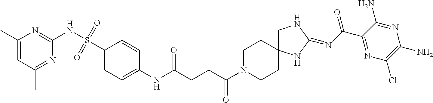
C1(C)=CC(C)=NC(NS(C2=CC=C(NC(CCC(N3CCC4(CC3)CNC(=NC(=O)C3=NC(Cl)=C(N)N=C3N)N4)=O)=O)C=C2)(=O)=O)=N1
